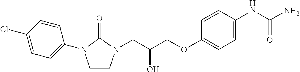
O(CC(CN1CCN(C2=CC=C(Cl)C=C2)C1=O)O)C1=CC=C(NC(N)=O)C=C1
